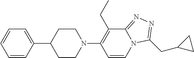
C1=CC(C2CCN(C3=C(CC)C4=NN=C(CC5CC5)N4C=C3)CC2)=CC=C1
